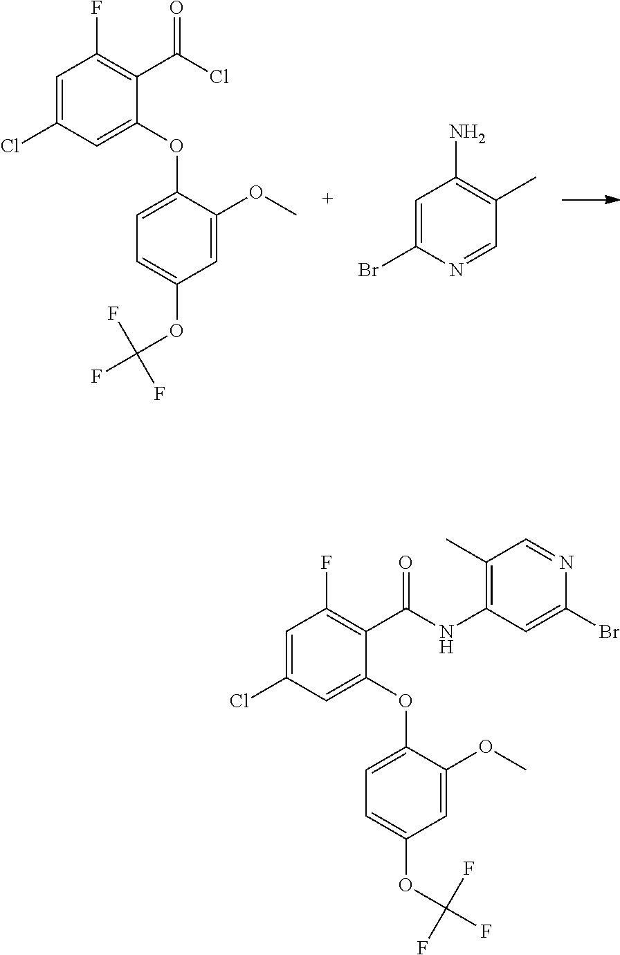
C1=C(Cl)C=C(OC2=CC=C(OC(F)(F)F)C=C2OC)C(C(=O)Cl)=C1F.C1=C(Br)N=CC(C)=C1N.C1=C(Cl)C=C(OC2=CC=C(OC(F)(F)F)C=C2OC)C(C(=O)NC2=C(C)C=NC(Br)=C2)=C1F
